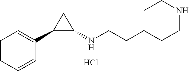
C1=CC=CC(C2C(NCCC3CCNCC3)C2)=C1.Cl
